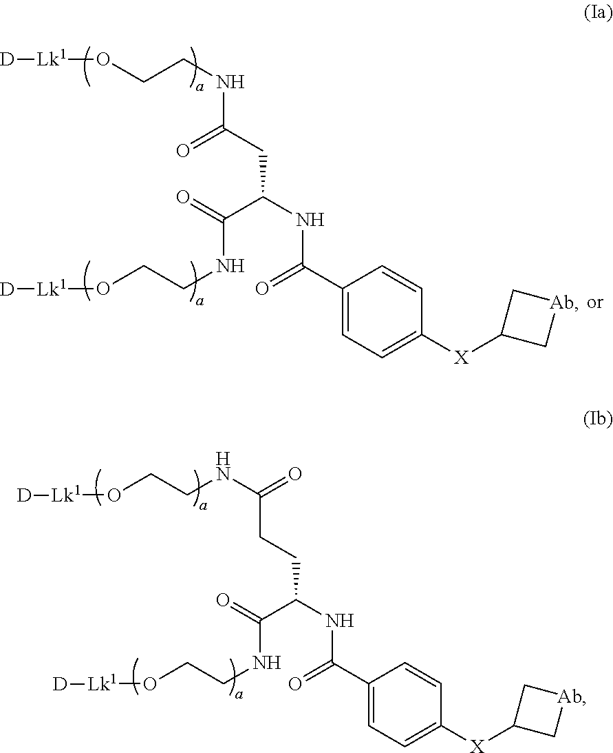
C1(C(=O)NC(C(NCCO[Lk1][D])=O)CC(=O)NCCO[Lk1][D])=CC=C([X]C2C[Ab]C2)C=C1.C1(C(=O)NC(C(NCCO[Lk1][D])=O)CCC(NCCO[Lk1][D])=O)=CC=C([X]C2C[Ab]C2)C=C1
